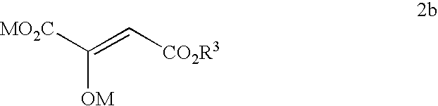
[MO2C]C(=C[CO2R3])[OM]
